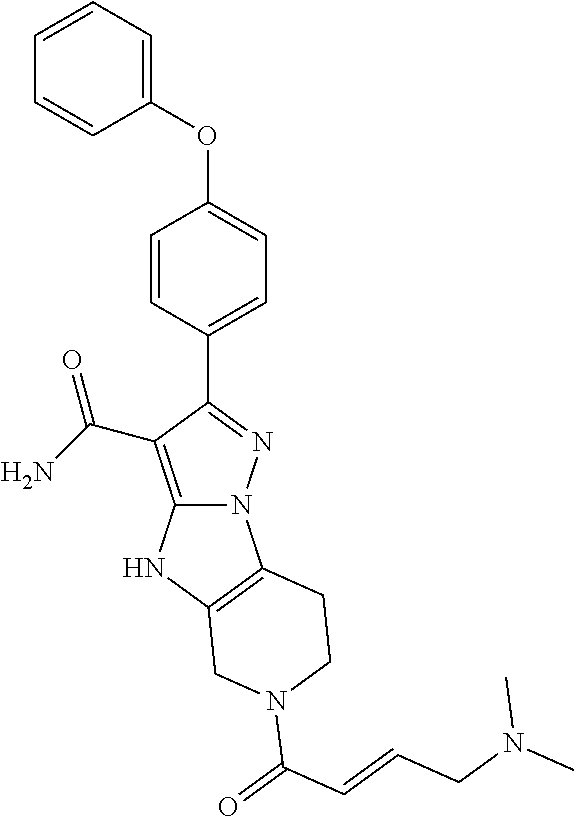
O(C1=CC=C(C2=NN3C(=C2C(N)=O)NC2=C3CCN(C(=O)C=CCN(C)C)C2)C=C1)C1=CC=CC=C1
